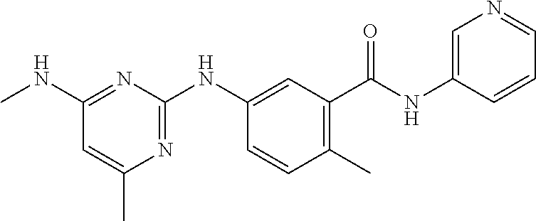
C1(C(NC2=CN=CC=C2)=O)=C(C)C=CC(NC2=NC(C)=CC(NC)=N2)=C1
